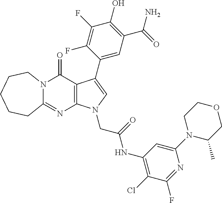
C12=NC3=C(C(=O)N1CCCCC2)C(C1=CC(C(N)=O)=C(O)C(F)=C1F)=CN3CC(NC1=C(Cl)C(F)=NC(N2C(C)COCC2)=C1)=O
